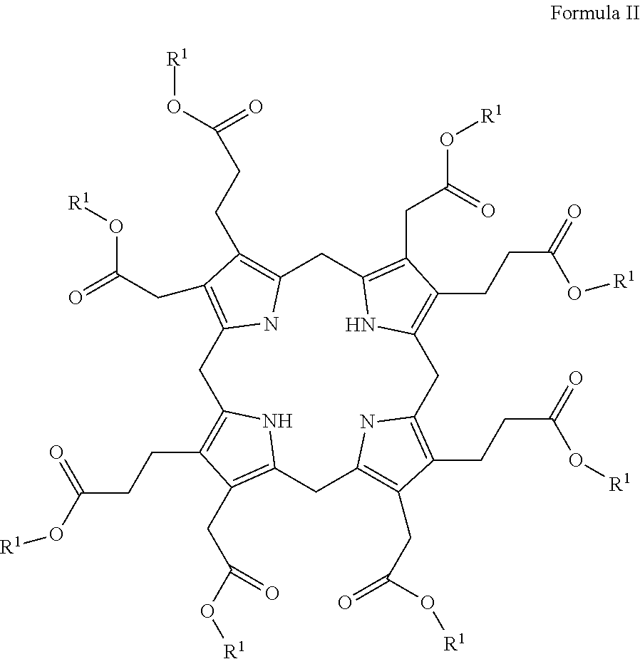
C1C2=C(CC(=O)O[R1])C(CCC(=O)O[R1])=C(N2)CC2=C(CC(=O)O[R1])C(CCC(=O)O[R1])=C(N2)CC2=C(CCC(=O)O[R1])C(CC(O[R1])=O)=C(N2)CC2=C(CC(O[R1])=O)C(CCC(O[R1])=O)=C1N2
